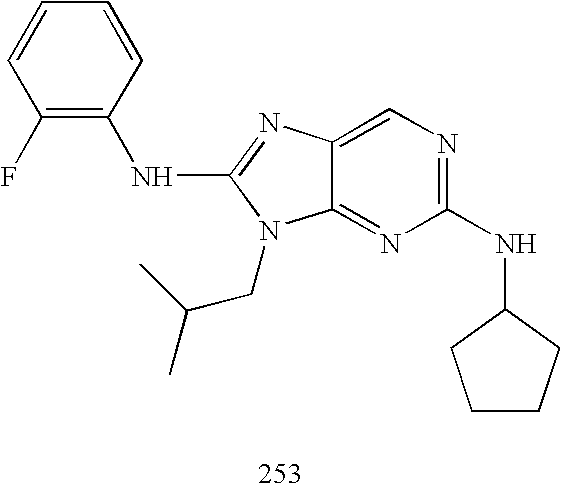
C12=NC(NC3CCCC3)=NC=C1N=C(NC1=C(F)C=CC=C1)N2CC(C)C
